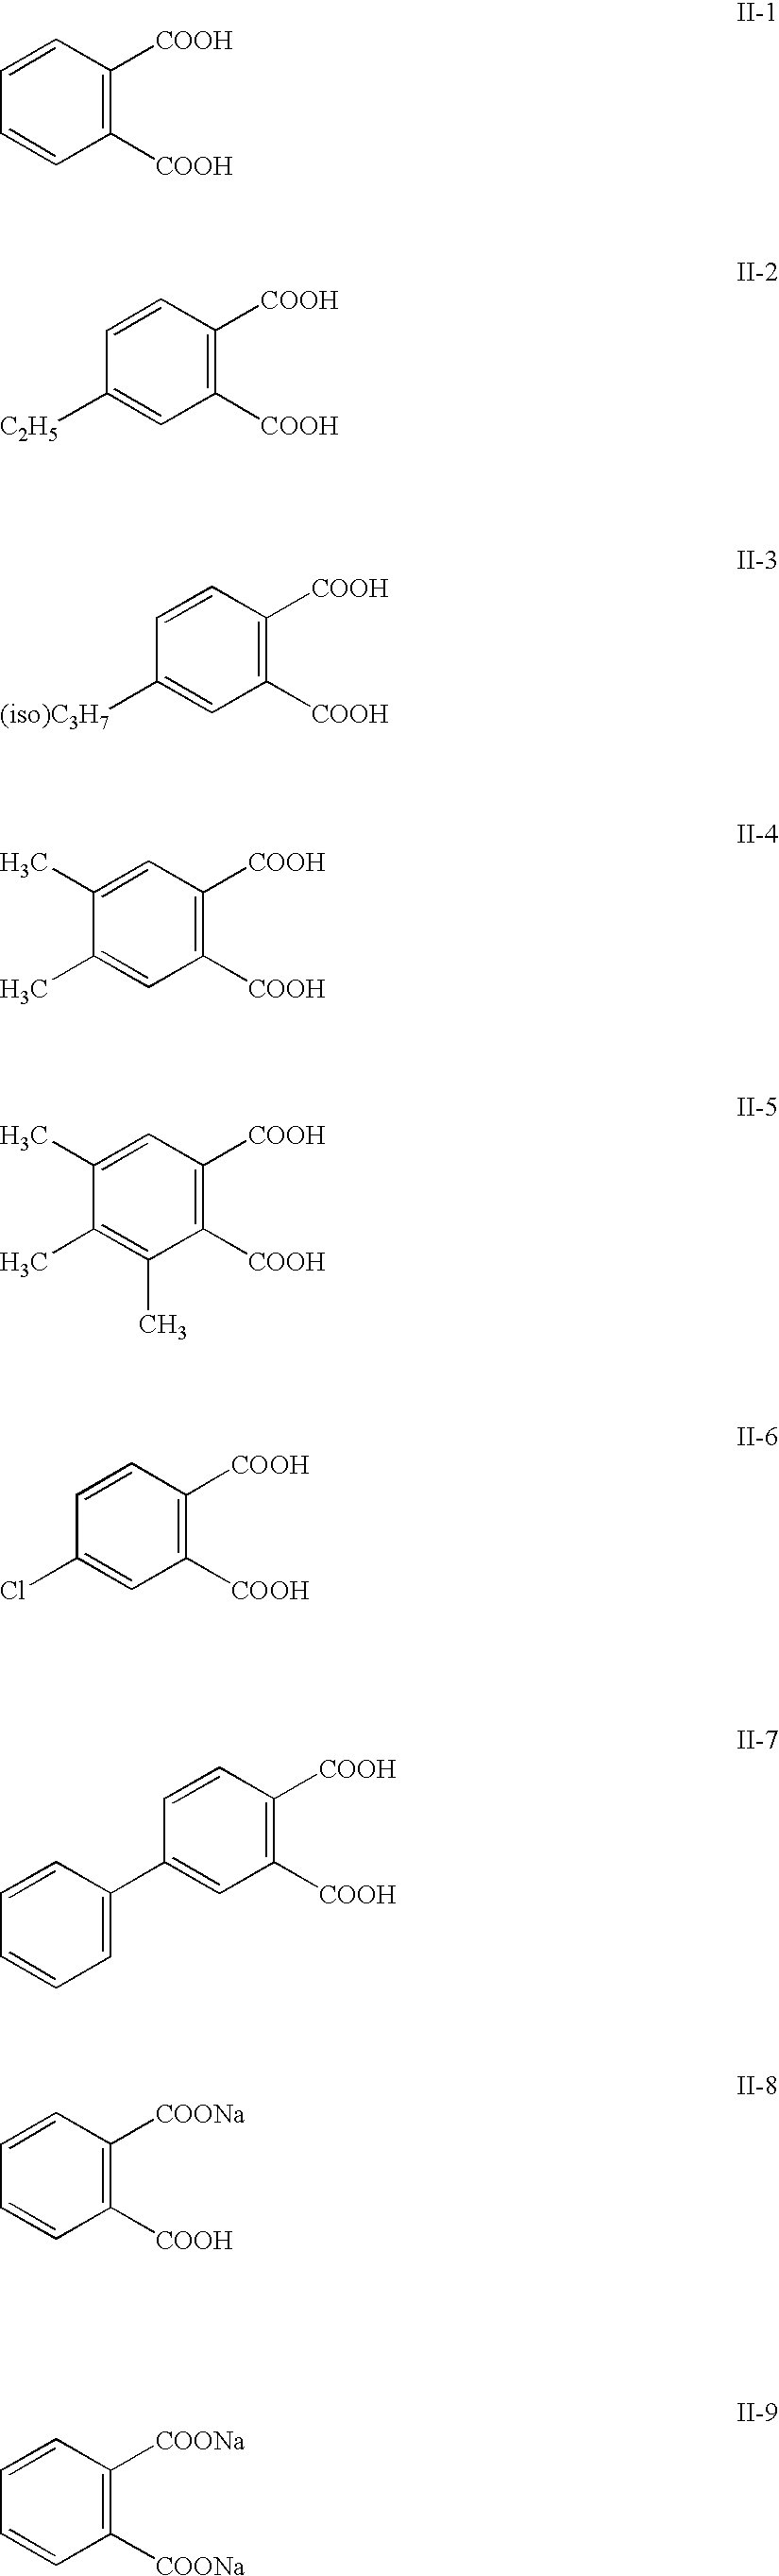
C1=CC([COOH])=C([COOH])C=C1.C1=CC([COOH])=C([COOH])C=C1[C2H5].C1=CC([COOH])=C([COOH])C=C1[(iso)C3H7].C1(C)=CC([COOH])=C([COOH])C=C1C.C1(C)=CC([COOH])=C([COOH])C(C)=C1C.C1=CC([COOH])=C([COOH])C=C1Cl.C1=CC([COOH])=C([COOH])C=C1C1=CC=CC=C1.C1=CC([COONa])=C([COOH])C=C1.C1=CC([COONa])=C([COONa])C=C1
